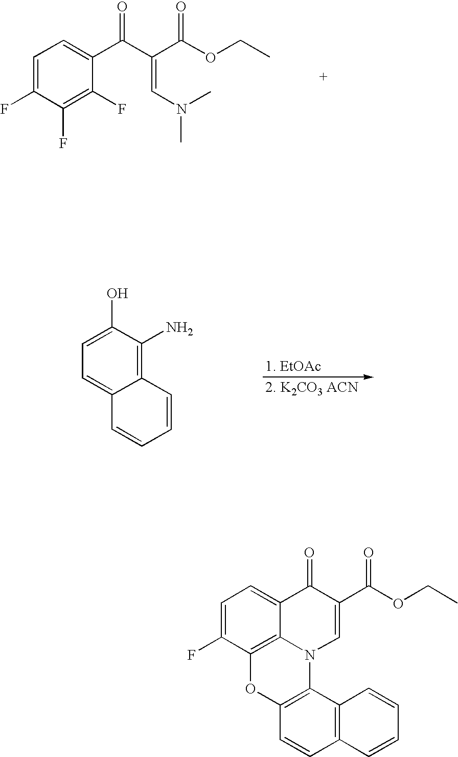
C1=C(F)C2=C3C(=C1)C(=O)C(C(OCC)=O)=CN3C1=C(O2)C=CC2=C1C=CC=C2.C1=C(F)C(F)=C(F)C(C(C(C(OCC)=O)=CN(C)C)=O)=C1.C12=CC=C(O)C(N)=C1C=CC=C2
